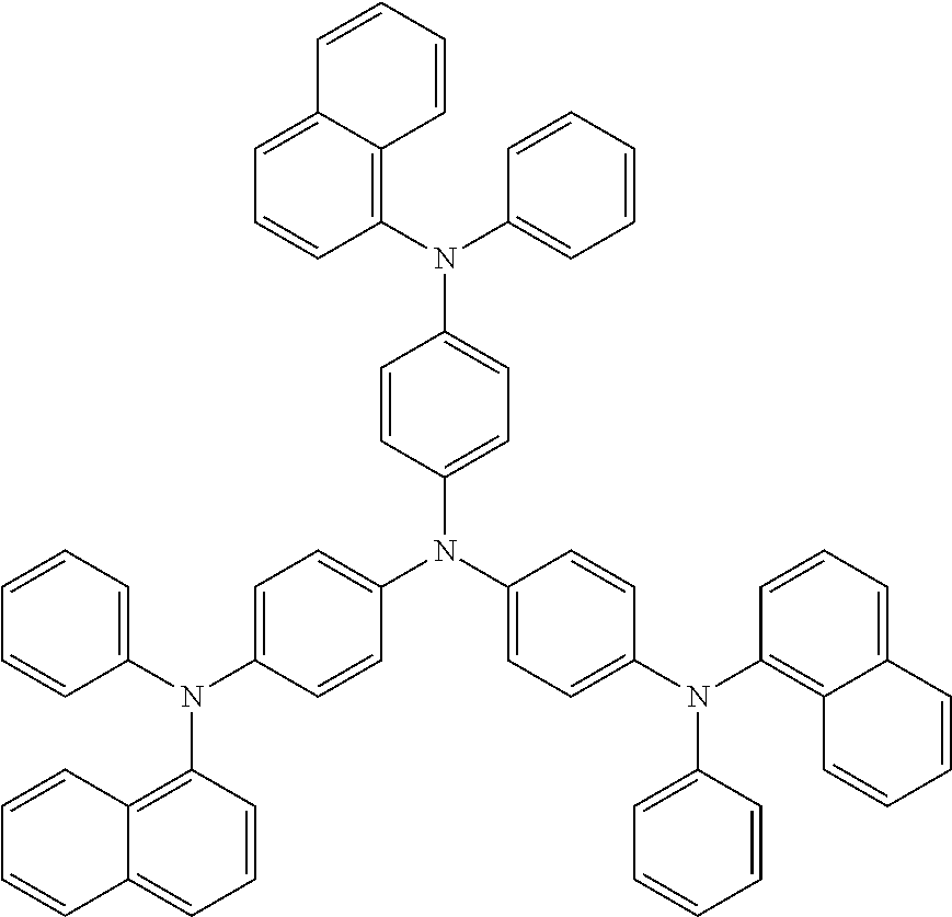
C1=CC(N(C2=CC=C(N(C3=CC=CC=C3)C3=C4C(=CC=C3)C=CC=C4)C=C2)C2=CC=C(N(C3=C4C(=CC=C3)C=CC=C4)C3=CC=CC=C3)C=C2)=CC=C1N(C1=CC=CC=C1)C1=C2C(=CC=C1)C=CC=C2
